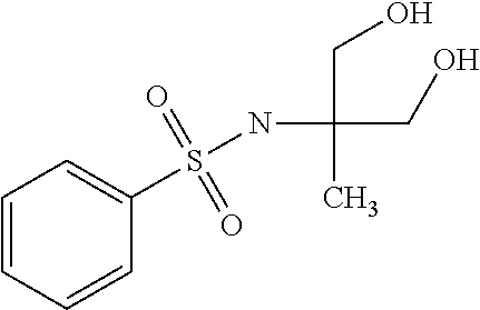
C1=CC=CC(S(=O)(=O)NC(CO)(C)CO)=C1
